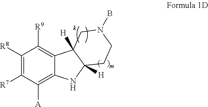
C1([R8])=C([R7])C([A])=C2C(=C1[R9])C1([H])C([H])(CCN(B)C1)N2
